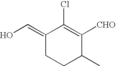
C1(=CO)CCC(C)C([CHO])=C1Cl
